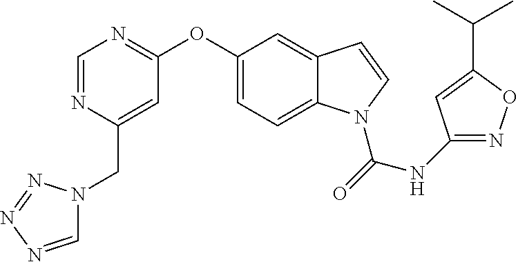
C1=NC(CN2C=NN=N2)=CC(OC2=CC=C3C(=C2)C=CN3C(=O)NC2=NOC(C(C)C)=C2)=N1
